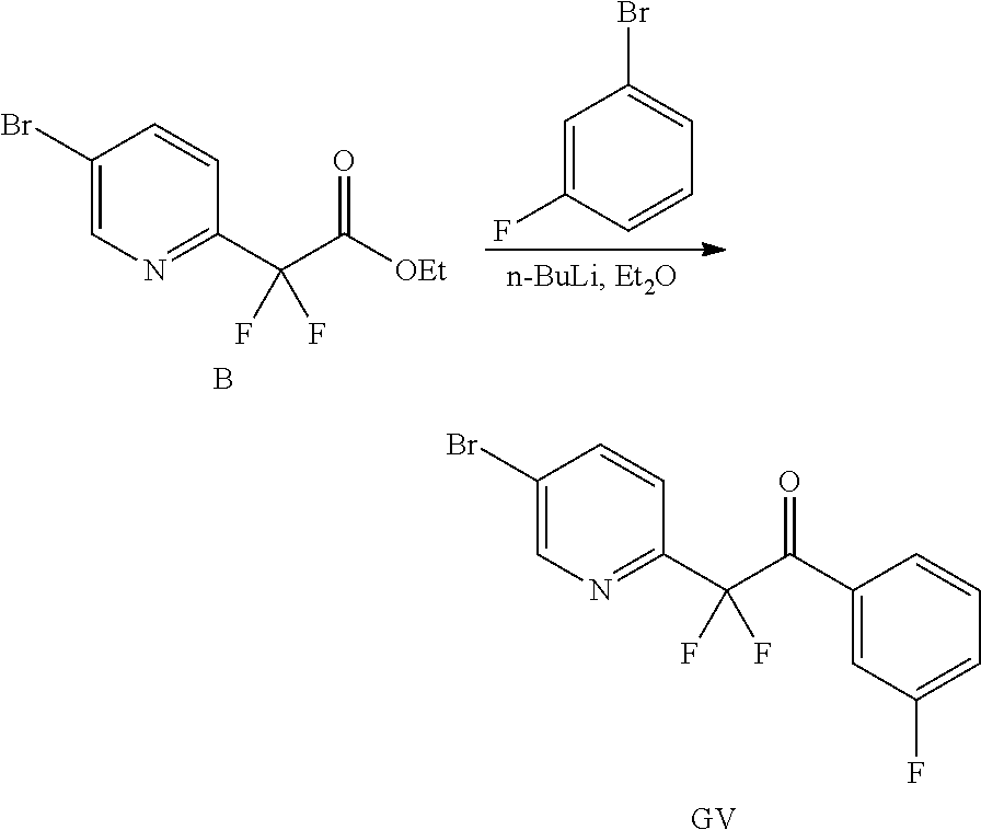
[GV].C1(Br)=CN=C(C(C(=O)C2=CC(F)=CC=C2)(F)F)C=C1.C1(Br)=CN=C(C(C([OEt])=O)(F)F)C=C1.B.C1=C(F)C=CC=C1Br
